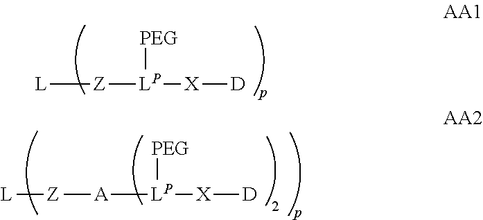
[L][Z][LP]([X][D])[PEG].[Z]([A][LP]([X][D])[PEG])[L]
